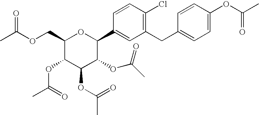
C1(COC(C)=O)C(OC(C)=O)C(OC(C)=O)C(OC(C)=O)C(C2=CC(CC3=CC=C(OC(C)=O)C=C3)=C(Cl)C=C2)O1
